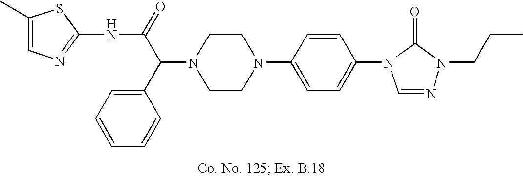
N1(C(C2=CC=CC=C2)C(=O)NC2=NC=C(C)S2)CCN(C2=CC=C(N3C=NN(CCC)C3=O)C=C2)CC1
